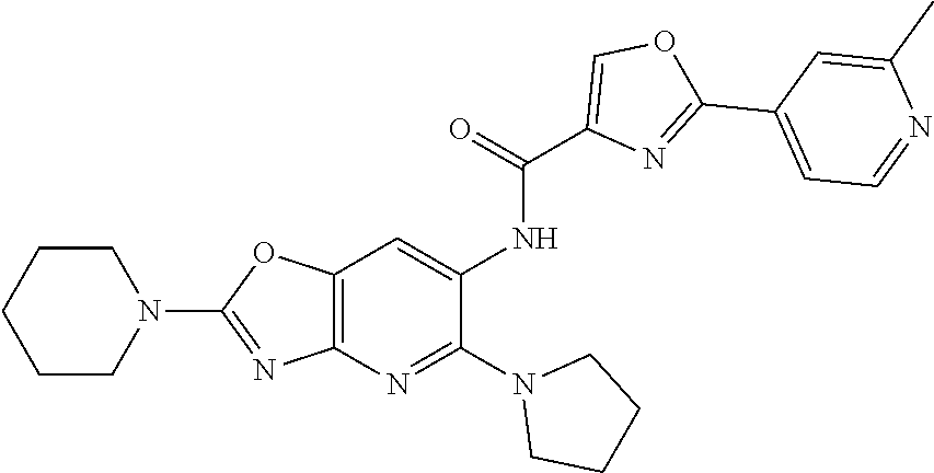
C1CCCCN1C1=NC2=C(O1)C=C(NC(=O)C1=COC(C3=CC=NC(C)=C3)=N1)C(N1CCCC1)=N2
